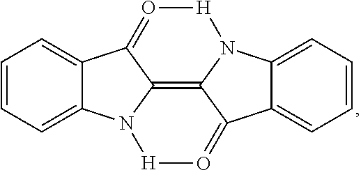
C1=CC=C2C(=C1)C1=O[H]N3C4=CC=CC=C4C4=O[H]N2C1=C43
